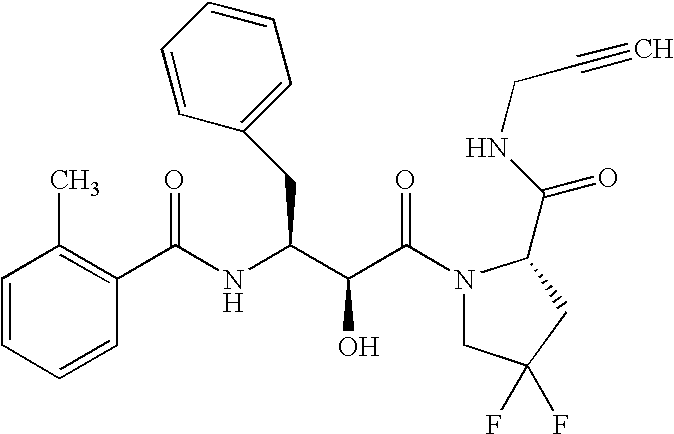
C1=CC(C)=C(C(NC(C(C(N2CC(F)(F)CC2C(NCC#C)=O)=O)O)CC2=CC=CC=C2)=O)C=C1
